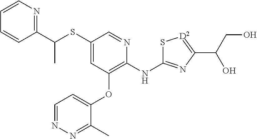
CC(C1=NC=CC=C1)SC1=CC(OC2=CC=NN=C2C)=C(NC2=NC(C(CO)O)=[D2]S2)N=C1
